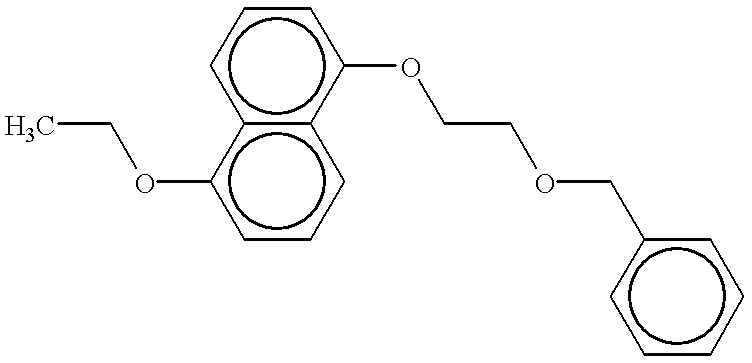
c12c(c(OCCOCc3ccccc3)ccc1)cccc2OCC
